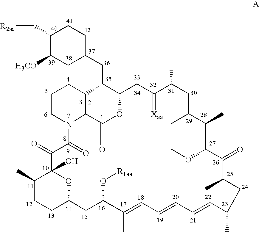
C(C1C2CCCN3C(=O)C(=O)C4(O)C(C)CCC(O4)CC(O[R1aa])C(C)=CC=CC=CC(C)CC(C)C(=O)C(OC)C(C)C(C)=CC(C)C(=[Xaa])CC1OC(=O)C32)C1CC([H3CO])C(C[R2aa])CC1
